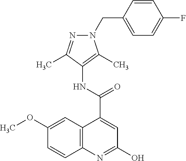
C12=C(N=C(O)C=C1C(NC1=C(C)N(CC3=CC=C(F)C=C3)N=C1C)=O)C=CC(OC)=C2
